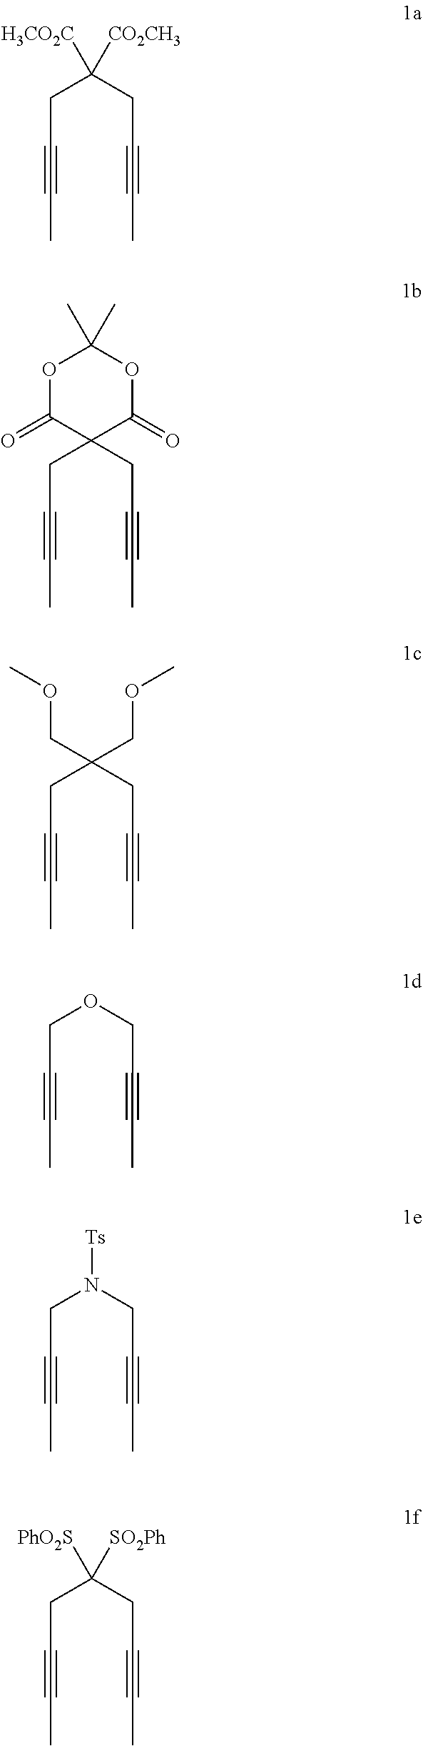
C(C(CC#CC)([H3CO2C])[CO2CH3])C#CC.C(C1(CC#CC)C(=O)OC(C)(C)OC1=O)C#CC.C(C(CC#CC)(COC)COC)C#CC.C(OCC#CC)C#CC.C(N(CC#CC)[Ts])C#CC.C(C(CC#CC)([SO2Ph])[PhO2S])C#CC
